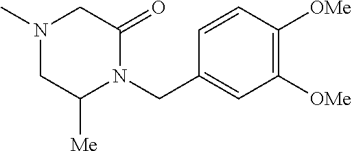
N1(C)CC([Me])N(CC2=CC([OMe])=C([OMe])C=C2)C(=O)C1
